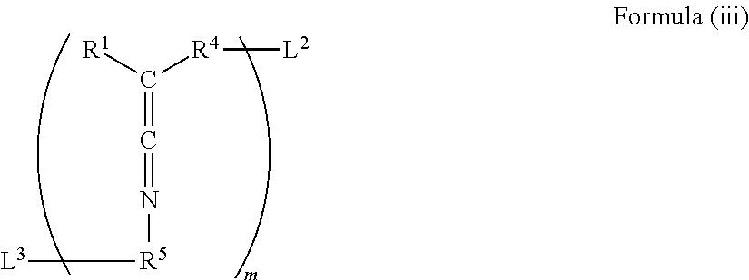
C(=C=N[R5][L3])([R1])[R4][L2]
